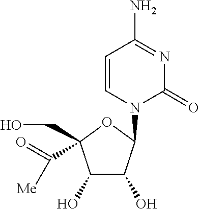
C1(O)C(O)C(N2C(=O)N=C(N)C=C2)OC1(CO)C(=O)[Me]
